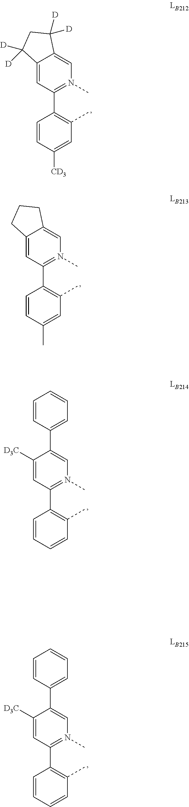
C1([D3C])=CC(C2=C(C)C=CC=C2)=N(C)C=C1C1=CC=CC=C1.C12=CC(C3=C(C)C=C([CD3])C=C3)=N(C)C=C1C([D])([D])CC2([D])[D].C12=CC(C3=C(C)C=C(C)C=C3)=N(C)C=C1CCC2.C1([D3C])=CC(C2=C(C)C=CC=C2)=N(C)C=C1C1=CC=CC=C1
